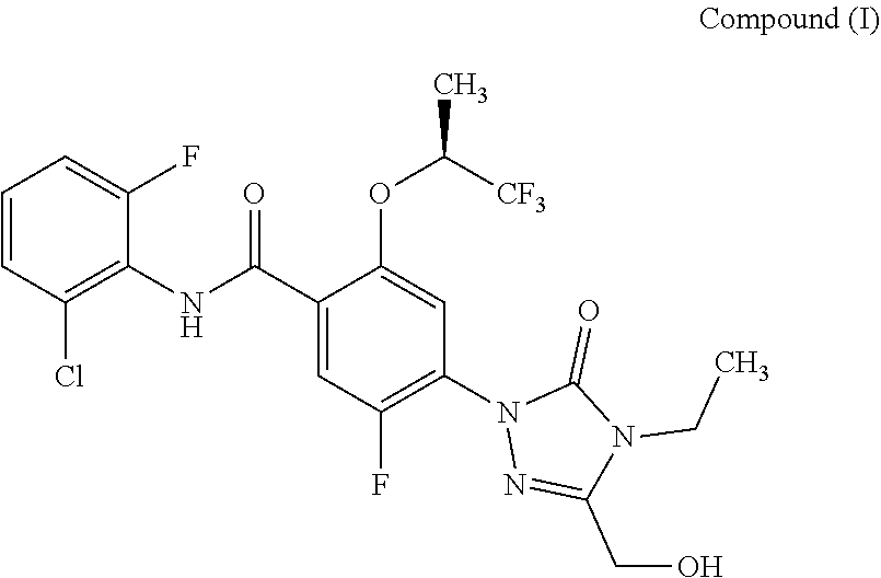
C(N1C(CO)=NN(C2=C(F)C=C(C(NC3=C(Cl)C=CC=C3F)=O)C(OC(C)[CF3])=C2)C1=O)C
